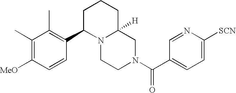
C1=C([SCN])N=CC(C(N2CC3([H])N(CC2)C(C2=C(C)C(C)=C([MeO])C=C2)CCC3)=O)=C1
